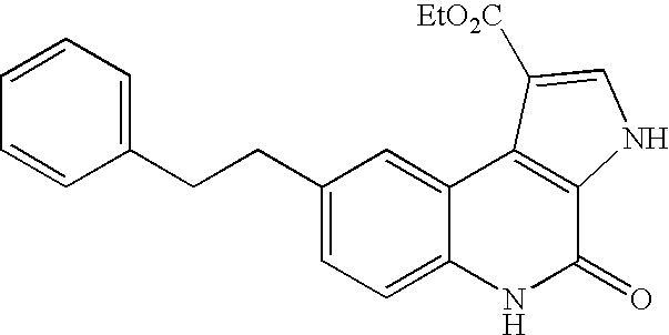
C1(CCC2=CC=CC=C2)=CC=C2C(=C1)C1=C(C(=O)N2)NC=C1[EtO2C]
